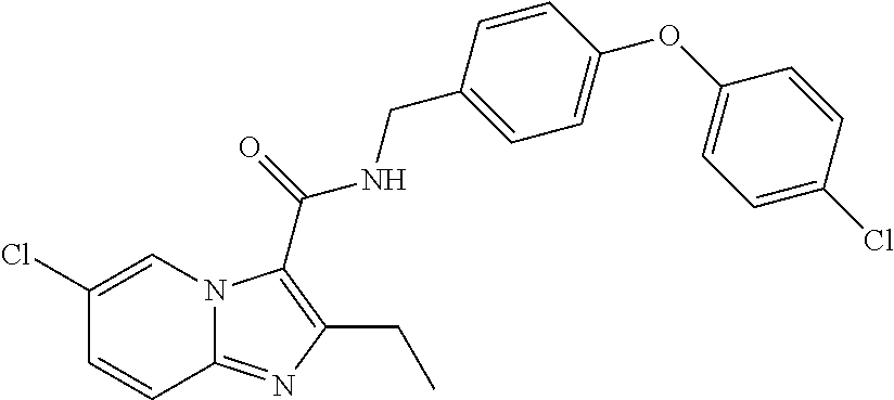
C1(Cl)=CN2C(=NC(CC)=C2C(=O)NCC2=CC=C(OC3=CC=C(Cl)C=C3)C=C2)C=C1
